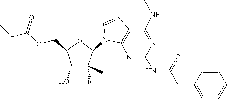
C1=NC2=C(N1C1C(C)(F)C(O)C(COC(CC)=O)O1)N=C(NC(=O)CC1=CC=CC=C1)N=C2NC
